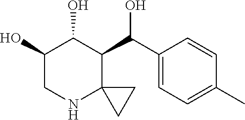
C1(O)CNC2(C(C(C3=CC=C(C)C=C3)O)C1O)CC2
